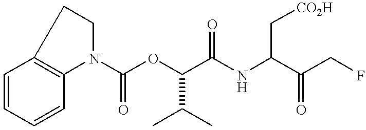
C1=CC=CC2=C1CCN2C(OC(C(NC(C(CF)=O)C[CO2H])=O)C(C)C)=O
